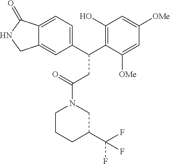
C1(C(C2=C(O)C=C([OMe])C=C2[OMe])CC(N2CC(C(F)(F)F)CCC2)=O)=CC=C2C(=C1)CNC2=O
